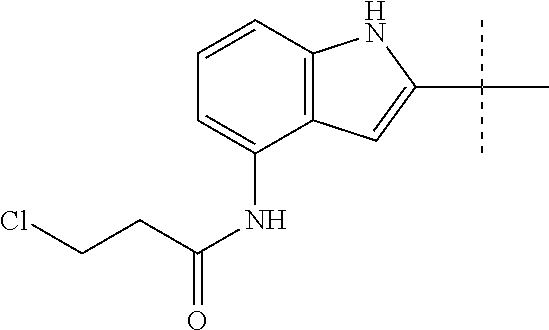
C1=CC2=C(C(NC(=O)CCCl)=C1)C=C(C(C)(C)C)N2
